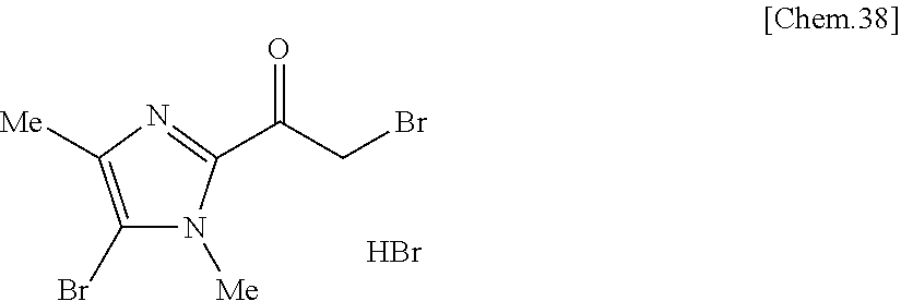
C(=O)(CBr)C1=NC([Me])=C(Br)N1[Me].Br
